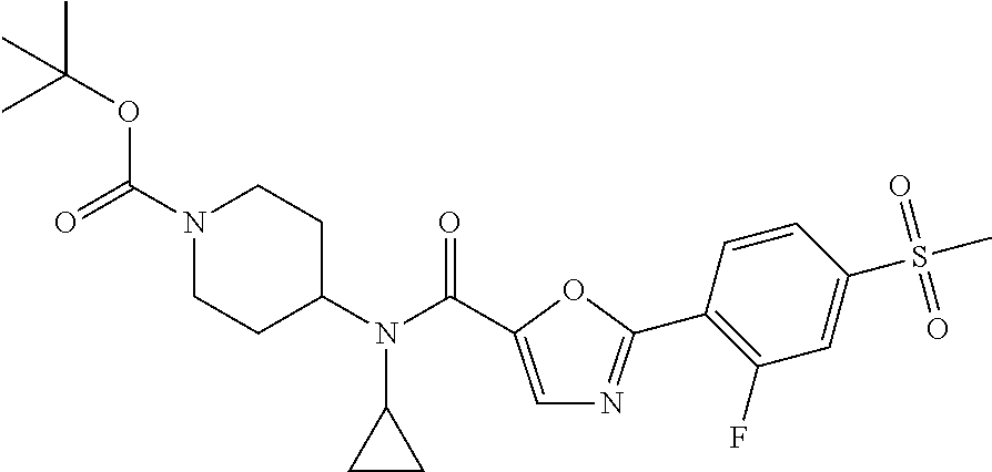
CC(OC(N1CCC(N(C(=O)C2=CN=C(C3=C(F)C=C(S(C)(=O)=O)C=C3)O2)C2CC2)CC1)=O)(C)C
